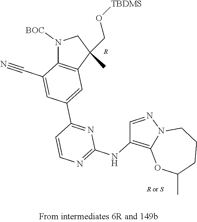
N1([BOC])C2=C(C(CO[TBDMS])(C)C1)C=C(C1=NC(NC3=C4N(N=C3)CCCC(C)O4)=NC=C1)C=C2C#N.[R]
